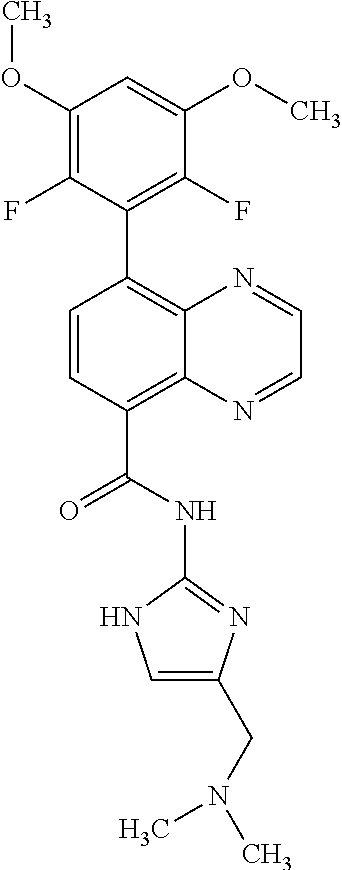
C1=CC(C(NC2=NC(CN(C)C)=CN2)=O)=C2C(=C1C1=C(F)C(OC)=CC(OC)=C1F)N=CC=N2
